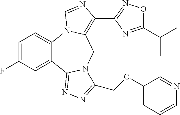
C12=CC=C(F)C=C1C1=NN=C(COC3=CC=CN=C3)N1CC1=C(C3=NOC(C(C)C)=N3)N=CN21
